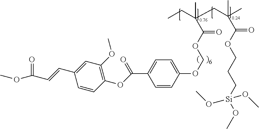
C1=CC(OCOC(C(C)(CC(C)(C)C(OCCC[Si](OC)(OC)OC)=O)CC)=O)=CC=C1C(OC1=C(OC)C=C(C=CC(OC)=O)C=C1)=O
